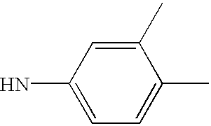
C1(N)=CC=C(C)C(C)=C1
